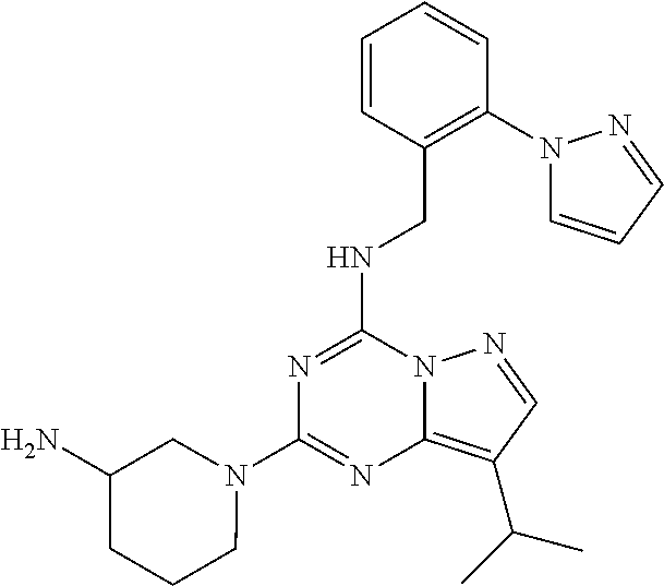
N1=C(NCC2=C(N3C=CC=N3)C=CC=C2)N2C(=C(C(C)C)C=N2)N=C1N1CC(N)CCC1
